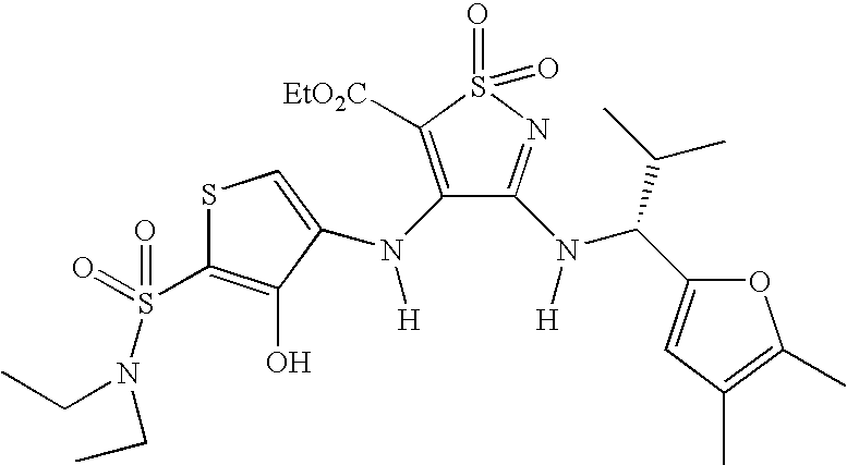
S1C(S(=O)(N(CC)CC)=O)=C(O)C(N(C2=C([EtO2C])S(=O)(=O)N=C2N([H])C(C(C)C)C2=CC(C)=C(C)O2)[H])=C1
